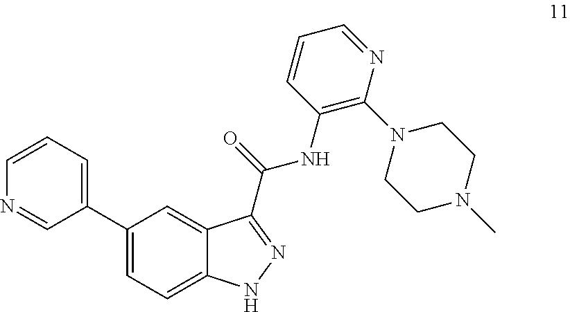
C1=CN=CC(C2=CC=C3C(=C2)C(C(NC2=C(N4CCN(C)CC4)N=CC=C2)=O)=NN3)=C1
